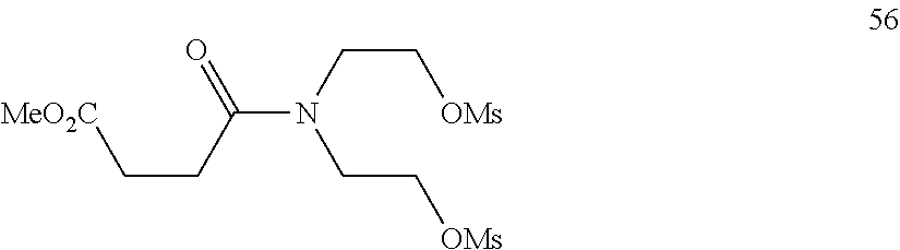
C(CC(N(CC[OMs])CC[OMs])=O)[MeO2C]
